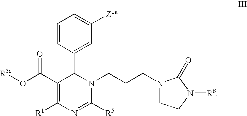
C1(C(O[R5a])=O)=C([R1])N=C([R5])N(CCCN2CCN([R8])C2=O)C1C1=CC([Z1a])=CC=C1
